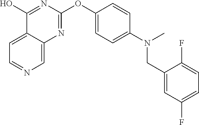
C12=CC=NC=C1N=C(OC1=CC=C(N(C)CC3=CC(F)=CC=C3F)C=C1)N=C2O
